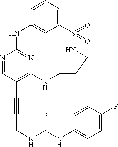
C1=CC=C2C=C1NC1=NC(=C(C#CCNC(NC3=CC=C(F)C=C3)=O)C=N1)NCCCNS2(=O)=O
